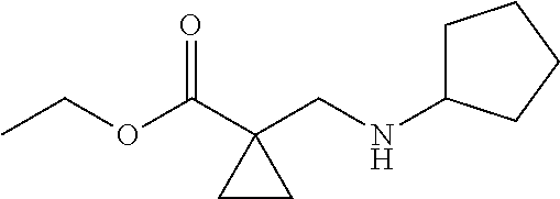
C1C(NCC2(C(OCC)=O)CC2)CCC1
